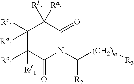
C1([Rd1])([Rc1])C([Rf1])([Re1])C(=O)N(C([(CH2)m][R3])[R2])C(=O)C1([Rb1])[Ra1]
